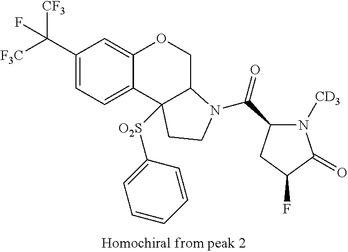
[F3C]C(C1=CC=C2C(=C1)OCC1C2([O2S]C2=CC=CC=C2)CCN1C(C1N([CD3])C(=O)C(F)C1)=O)([CF3])F
